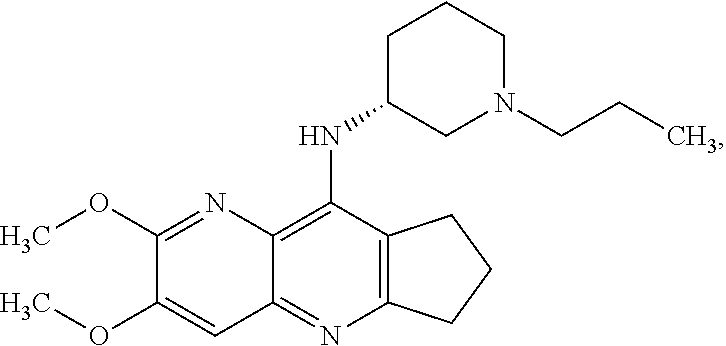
C12=C(N=C3C(=C1NC1CN(CCC)CCC1)N=C(OC)C(OC)=C3)CCC2
